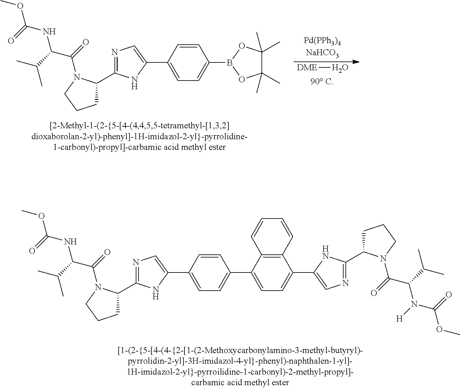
C1C(C2=NC=C(C3=CC=C(C4=CC=C(C5=CN=C(C6CCCN6C(=O)C(C(C)C)N([H])C(=O)OC)N5)C5=C4C=CC=C5)C=C3)N2)N(C(=O)C(C(C)C)NC(OC)=O)CC1.C1C(C2=NC=C(C3=CC=C(B4OC(C)(C)C(C)(C)O4)C=C3)N2)N(C(=O)C(C(C)C)NC(OC)=O)CC1.[DME]O
